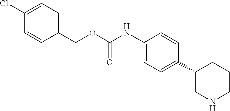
C1(C2=CC=C(NC(OCC3=CC=C(Cl)C=C3)=O)C=C2)CNCCC1
